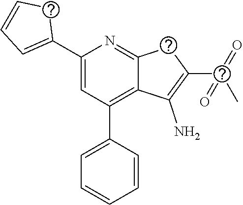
C1(C2=CC=CS2)=CC(C2=CC=CC=C2)=C2C(=N1)SC(S(C)(=O)=O)=C2N
